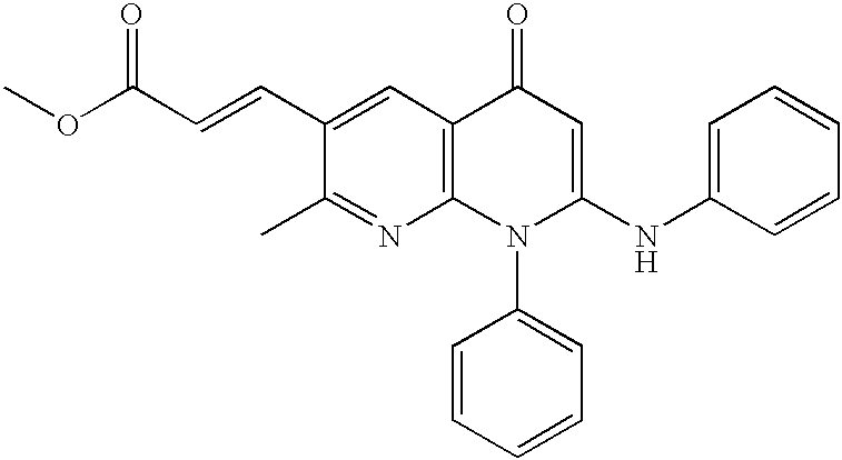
C1(C=CC(OC)=O)=CC2=C(N=C1C)N(C1=CC=CC=C1)C(NC1=CC=CC=C1)=CC2=O
